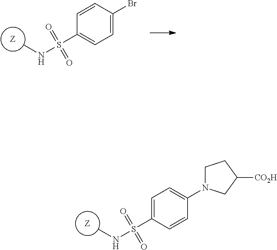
[Z].C1N(C2=CC=C(S(=O)(=O)NC)C=C2)CC([CO2H])C1.[Z].BrC1=CC=C(S(=O)(=O)NC)C=C1
